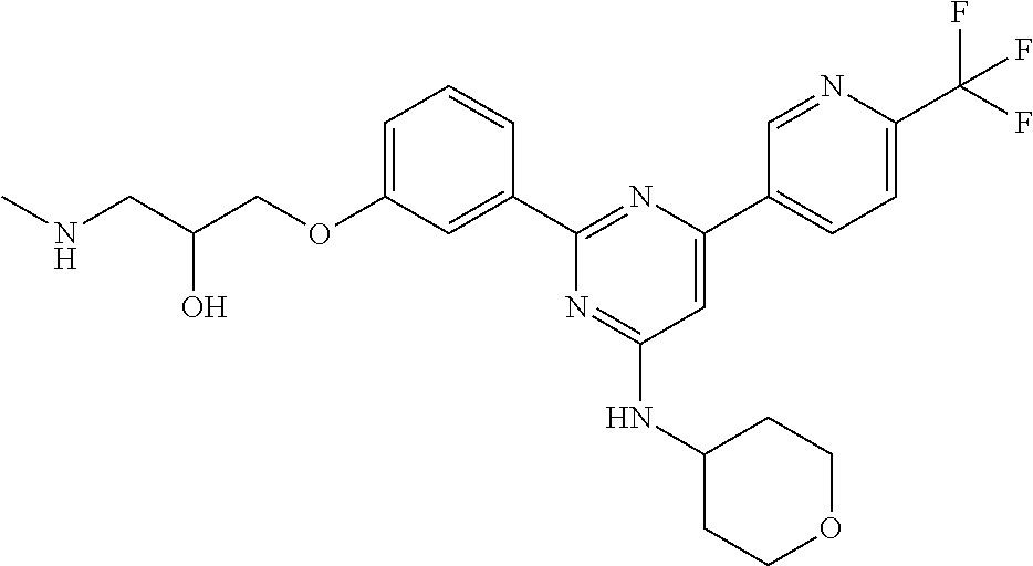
C1=C(OCC(CNC)O)C=C(C2=NC(C3=CC=C(C(F)(F)F)N=C3)=CC(NC3CCOCC3)=N2)C=C1
